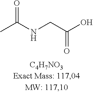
CC(NCC(O)=O)=O
